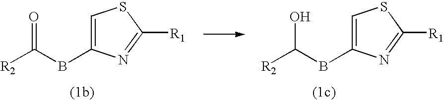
C1=C(BC([R2])O)N=C([R1])S1.C1=C(BC([R2])=O)N=C([R1])S1
